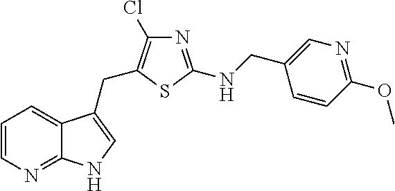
C1=CN=C2C(=C1)C(CC1=C(Cl)N=C(NCC3=CN=C(OC)C=C3)S1)=CN2
